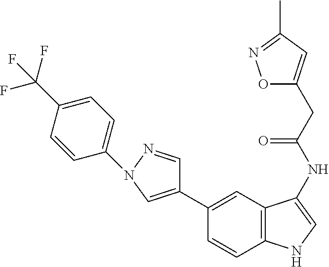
C1(C2=CN(C3=CC=C(C(F)(F)F)C=C3)N=C2)=CC2=C(C=C1)NC=C2NC(CC1=CC(C)=NO1)=O
